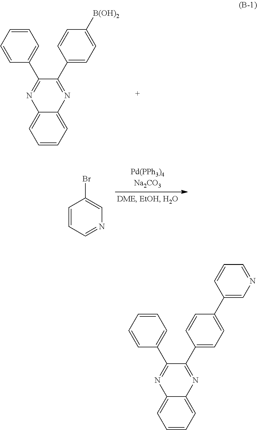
C1=CC=CC(C2=NC3=CC=CC=C3N=C2C2=CC=C([B(OH)2])C=C2)=C1.C1=CC=NC=C1Br.C1=CC=CC(C2=NC3=CC=CC=C3N=C2C2=CC=C(C3=CN=CC=C3)C=C2)=C1
